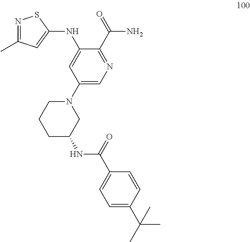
N(C1=CC(N2CCCC(NC(=O)C3=CC=C(C(C)(C)C)C=C3)C2)=CN=C1C(=O)N)C1=CC(C)=NS1
